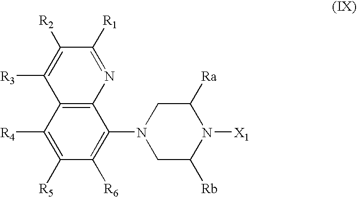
C12=C(C([R4])=C([R5])C([R6])=C1N1CC([Rb])N([X1])C([Ra])C1)C([R3])=C([R2])C([R1])=N2
